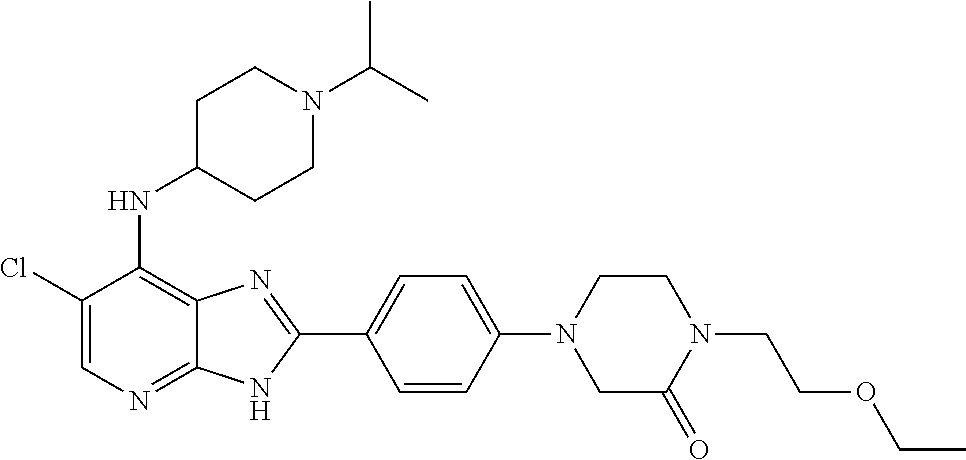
C1(Cl)=CN=C2C(=C1NC1CCN(C(C)C)CC1)N=C(C1=CC=C(N3CCN(CCOCC)C(=O)C3)C=C1)N2
